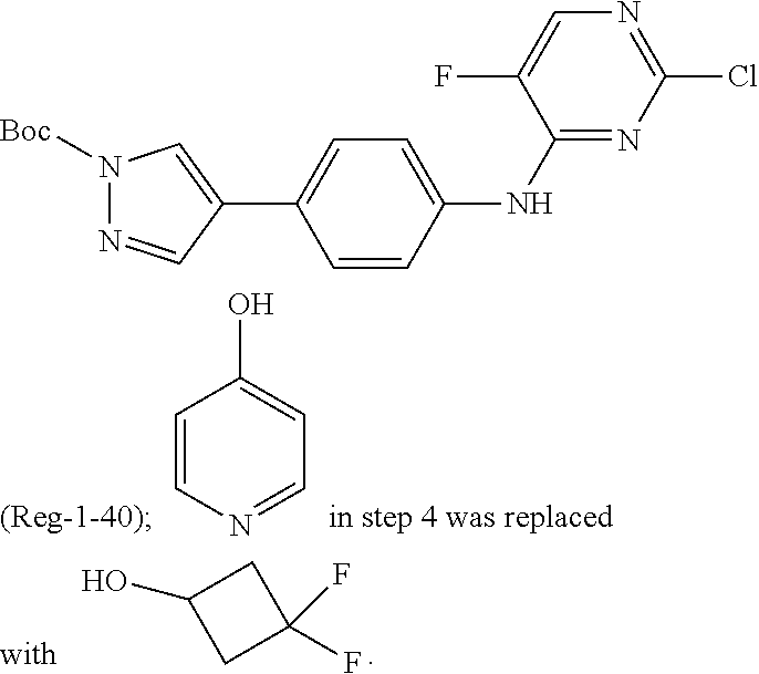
C1=CC(NC2=NC(Cl)=NC=C2F)=CC=C1C1=CN([Boc])N=C1.C1(O)CC(F)(F)C1.C1=CN=CC=C1O
